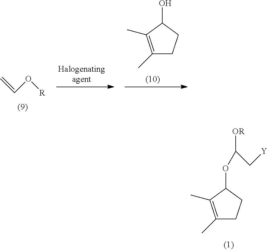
C1(C)=C(C)C(OC(C[Y])[OR])CC1.C=CO[R].C1(C)=C(C)C(O)CC1
